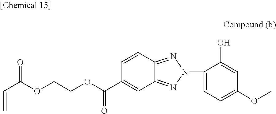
C1=CC2=NN(C3=CC=C(OC)C=C3O)N=C2C=C1C(OCCOC(C=C)=O)=O
